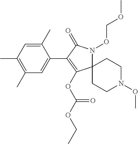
C1(C)=CC(C)=C(C)C=C1C1=C(OC(OCC)=O)C2(N(OCOC)C1=O)CCN(OC)CC2
